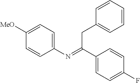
C1(N=C(C2=CC=C(F)C=C2)CC2=CC=CC=C2)=CC=C([MeO])C=C1
